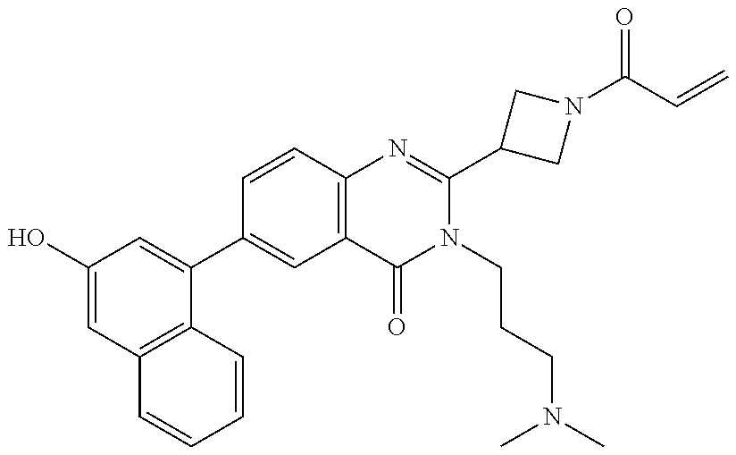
C1(O)=CC2=C(C(C3=CC4=C(C=C3)N=C(C3CN(C(C=C)=O)C3)N(CCCN(C)C)C4=O)=C1)C=CC=C2
